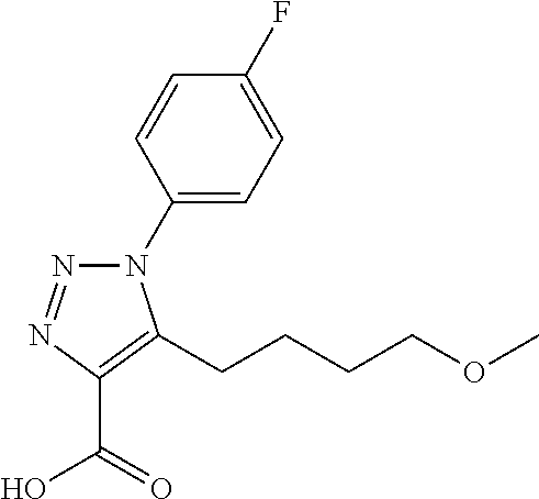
C1(N2N=NC(C(=O)O)=C2CCCCOC)=CC=C(F)C=C1
